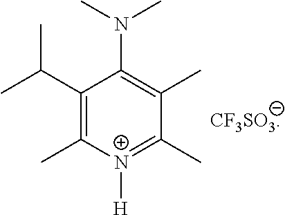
C1(C(C)C)=C(C)[N+]([H])=C(C)C(C)=C1N(C)C.[CF3SO3]
